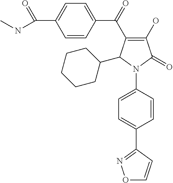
C1(O)=C(C(C2=CC=C(C(=O)NC)C=C2)=O)C(C2CCCCC2)N(C2=CC=C(C3=NOC=C3)C=C2)C1=O
